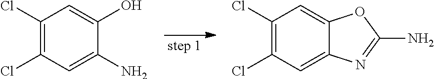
C1(Cl)=C(Cl)C=C(N)C(O)=C1.C1(Cl)=C(Cl)C=C2C(=C1)OC(N)=N2
